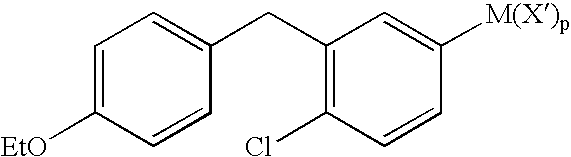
C1(CC2=C(Cl)C=CC([M(X)p])=C2)=CC=C([EtO])C=C1
